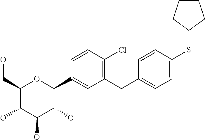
C1(CO)C(O)C(O)C(O)C(C2=CC(CC3=CC=C(SC4CCCC4)C=C3)=C(Cl)C=C2)O1
